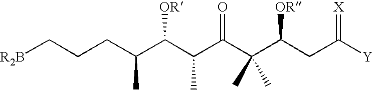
C(C(C(C(C)C(C(C(CC([Y])=[X])[OR])(C)C)=O)[OR])C)CC[R2B]
